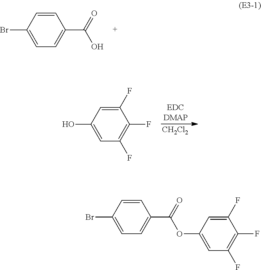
C1(F)=CC(O)=CC(F)=C1F.[CH2Cl2].C1=C(Br)C=CC(C(=O)O)=C1.C1(F)=CC(OC(C2=CC=C(Br)C=C2)=O)=CC(F)=C1F
